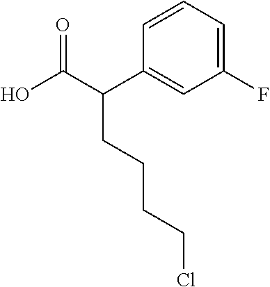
C1=CC=C(F)C=C1C(C(O)=O)CCCCCl
